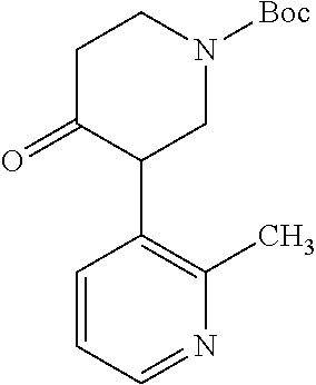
C1C(=O)C(C2=C(C)N=CC=C2)CN([Boc])C1
